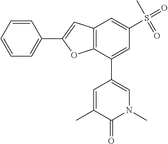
CN1C=C(C2=CC(S(=O)(C)=O)=CC3=C2OC(C2=CC=CC=C2)=C3)C=C(C)C1=O
